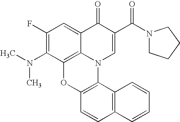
C1(F)=C(N(C)C)C2=C3C(=C1)C(=O)C(C(N1CCCC1)=O)=CN3C1=C(O2)C=CC2=C1C=CC=C2
